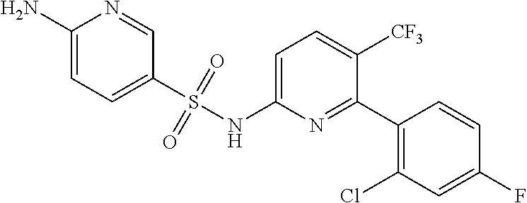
C1=C(NS(C2=CC=C(N)N=C2)(=O)=O)N=C(C2=C(Cl)C=C(F)C=C2)C([CF3])=C1
